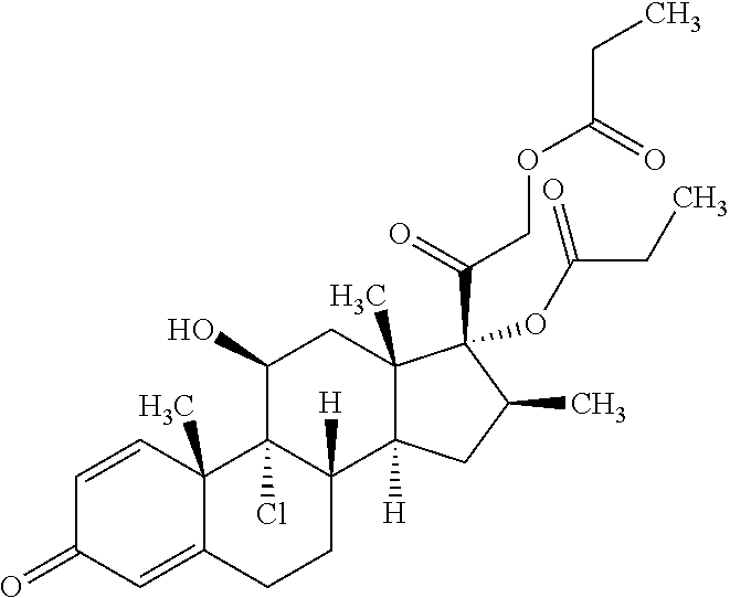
C1=CC2(C)C(=CC1=O)CCC1([H])C2(Cl)C(O)CC2(C)C1([H])CC(C)C2(C(=O)COC(CC)=O)OC(CC)=O
